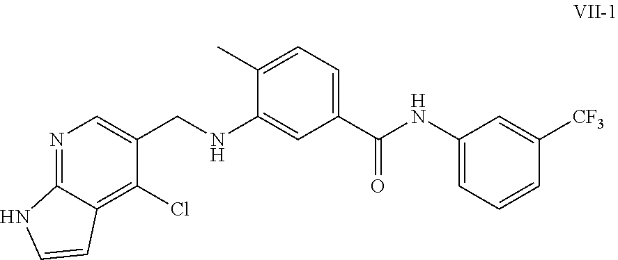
ClC1=C2C(=NC=C1CNC1=CC(C(NC3=CC=CC([CF3])=C3)=O)=CC=C1C)NC=C2
